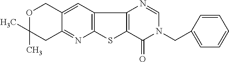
O1C(C)(C)CC2=NC3=C(C=C2C1)C1=C(S3)C(=O)N(CC2=CC=CC=C2)C=N1
